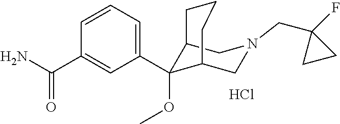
C12C(OC)(C3=CC=CC(C(=O)N)=C3)C(CN(CC3(F)CC3)C1)CCC2.Cl
